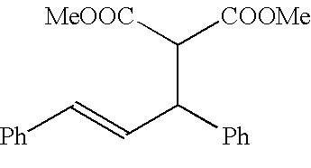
C(C([Ph])C([MeOOC])[COOMe])=C[Ph]
